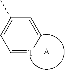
[A].CC1=CC=[T]C=C1
